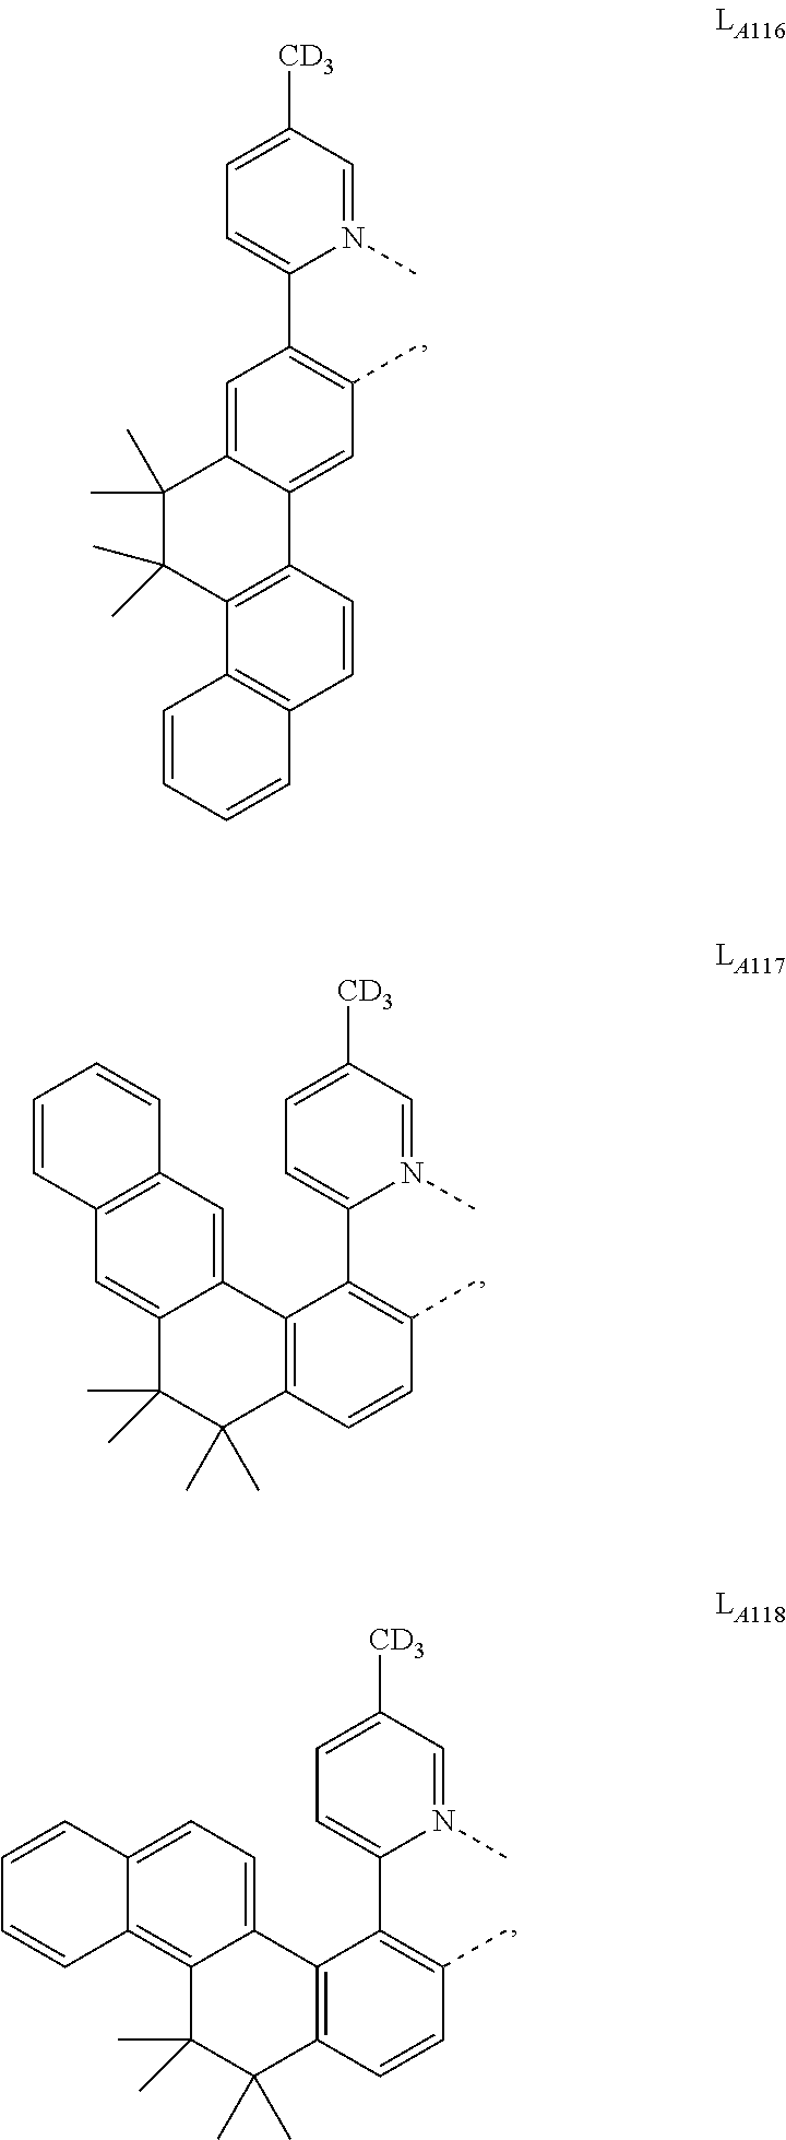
N1(C)=CC([CD3])=CC=C1C1=C(C)C=C2C(=C1)C(C)(C)C(C)(C)C1=C2C=CC2=C1C=CC=C2.N1(C)=CC([CD3])=CC=C1C1=C(C)C=CC2=C1C1=CC3=C(C=C1C(C)(C)C2(C)C)C=CC=C3.N1(C)=CC([CD3])=CC=C1C1=C(C)C=CC2=C1C1=CC=C3C(=C1C(C)(C)C2(C)C)C=CC=C3
